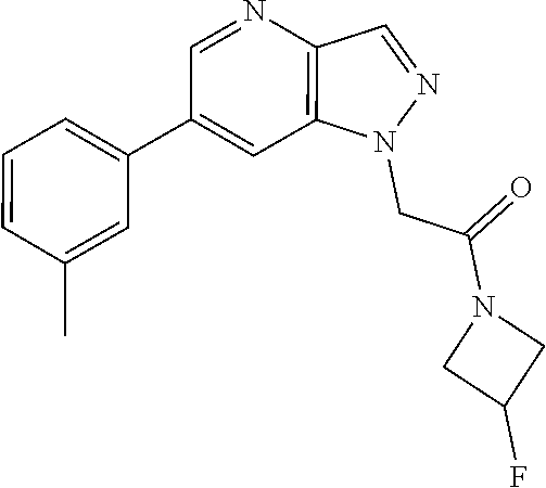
C1(C2=CC3=C(N=C2)C=NN3CC(N2CC(F)C2)=O)=CC=CC(C)=C1
